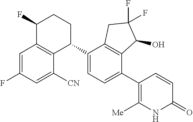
C1=C(F)C=C([CN])C2=C1C(F)CCC2C1=CC=C(C2=C([Me])NC(=O)C=C2)C2=C1CC(F)(F)C2O
